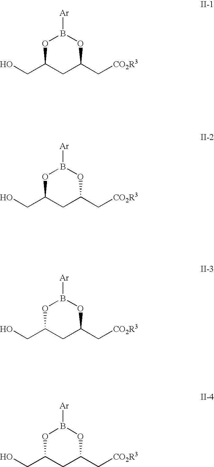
OCC1CC(C[CO2R3])OB([Ar])O1.OCC1CC(C[CO2R3])OB([Ar])O1.OCC1CC(C[CO2R3])OB([Ar])O1.OCC1CC(C[CO2R3])OB([Ar])O1
